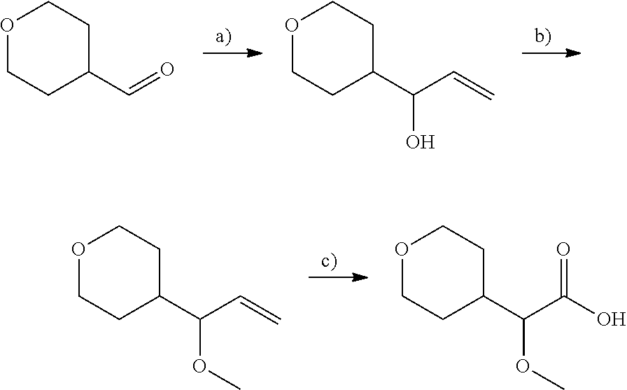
O1CCC(C=O)CC1.O1CCC(C(C=C)O)CC1.O1CCC(C(C=C)OC)CC1.O1CCC(C(C(O)=O)OC)CC1
